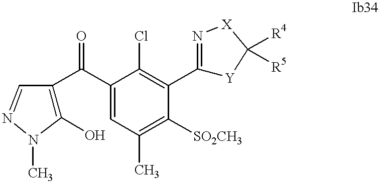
C1(O)=C(C(C2=CC(C)=C([SO2CH3])C(C3=N[X]C([R4])([R5])[Y]3)=C2Cl)=O)C=NN1C
